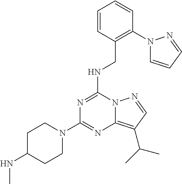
N1=C(NCC2=C(N3C=CC=N3)C=CC=C2)N2C(=C(C(C)C)C=N2)N=C1N1CCC(NC)CC1
